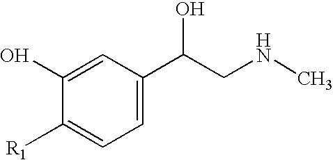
C1([R1])=CC=C(C(CNC)O)C=C1O
